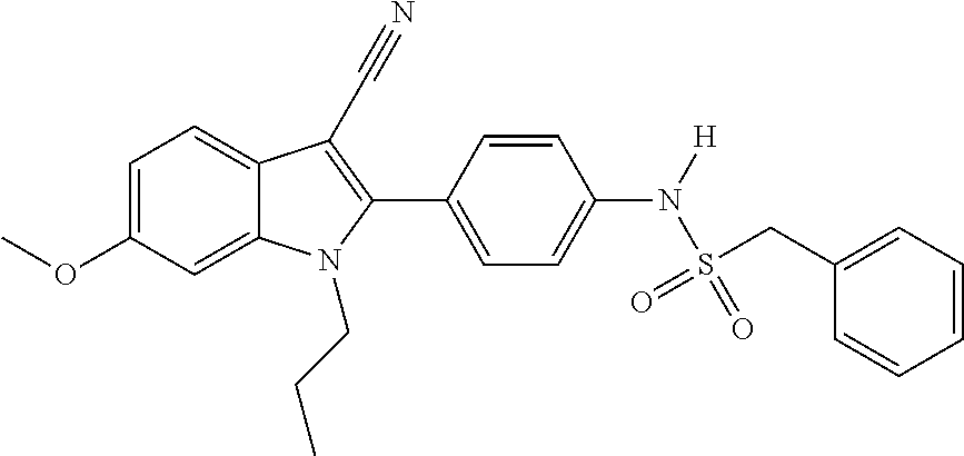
C1=C(OC)C=C2C(=C1)C(C#N)=C(C1=CC=C(N([H])S(=O)(=O)CC3=CC=CC=C3)C=C1)N2CCC
